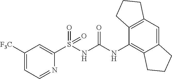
C1([F3C])=CC=NC(S(NC(NC2=C3C(=CC4=C2CCC4)CCC3)=O)(=O)=O)=C1
